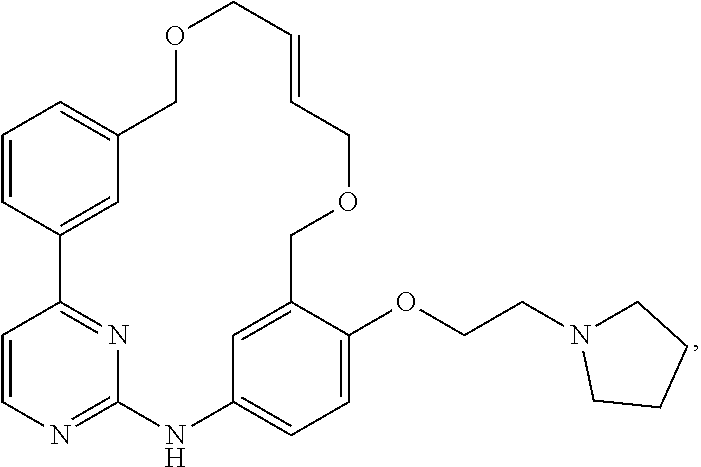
C1=CN=C2N=C1C1=CC(=CC=C1)COCC=CCOCC1=CC(=CC=C1OCCN1CCCC1)N2
